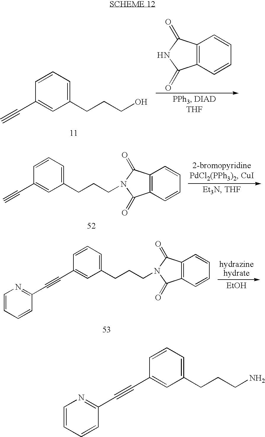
C12=C(C=CC=C1)C(=O)NC2=O.C1(CCCO)=CC=CC(C#C)=C1.C1(CCCN2C(=O)C3=C(C=CC=C3)C2=O)=CC=CC(C#C)=C1.[EtOH].C1(CCCN2C(=O)C3=C(C=CC=C3)C2=O)=CC=CC(C#CC2=NC=CC=C2)=C1.C1(CCCN)=CC=CC(C#CC2=NC=CC=C2)=C1
